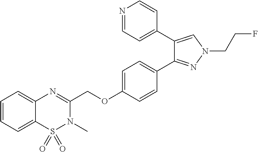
C1(COC2=CC=C(C3=NN(CCF)C=C3C3=CC=NC=C3)C=C2)=NC2=CC=CC=C2S(=O)(=O)N1C
